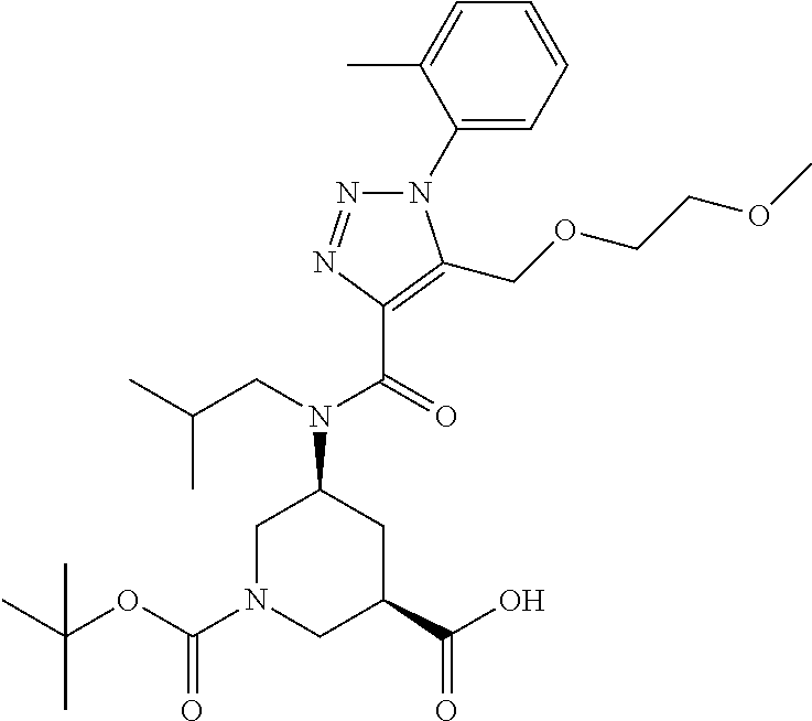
N1(C2=CC=CC=C2C)N=NC(C(=O)N(CC(C)C)C2CN(C(OC(C)(C)C)=O)CC(C(O)=O)C2)=C1COCCOC
